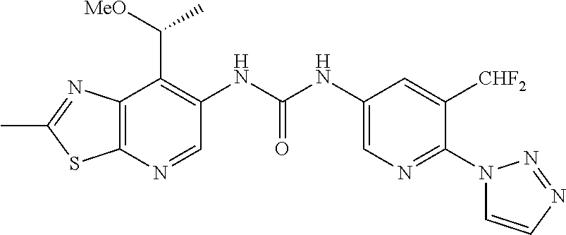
C12=C(N=CC(NC(NC3=CN=C(N4C=CN=N4)C([CHF2])=C3)=O)=C1C([MeO])C)SC(C)=N2
